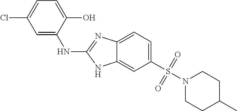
C1=C(S(N2CCC(C)CC2)(=O)=O)C=C2C(=C1)N=C(NC1=CC(Cl)=CC=C1O)N2
